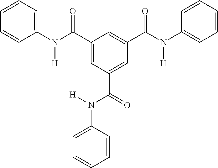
C1(N(C(=O)C2=CC(C(N([H])C3=CC=CC=C3)=O)=CC(C(N([H])C3=CC=CC=C3)=O)=C2)[H])=CC=CC=C1
